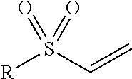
[R]S(C=C)(=O)=O
